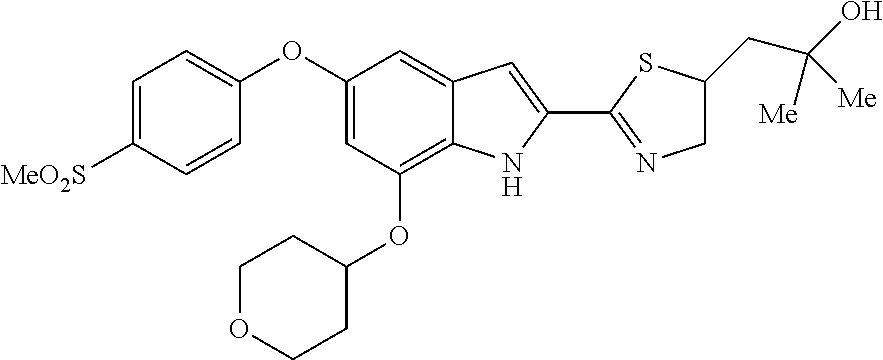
C1=C([MeO2S])C=CC(OC2=CC(OC3CCOCC3)=C3C(=C2)C=C(C2=NCC(CC(O)([Me])[Me])S2)N3)=C1
